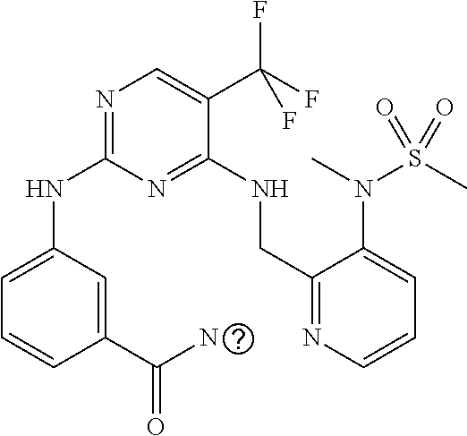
N(C1=NC=C(C(F)(F)F)C(NCC2=NC=CC=C2N(S(=O)(C)=O)C)=N1)C1=CC=CC(C(N)=O)=C1
